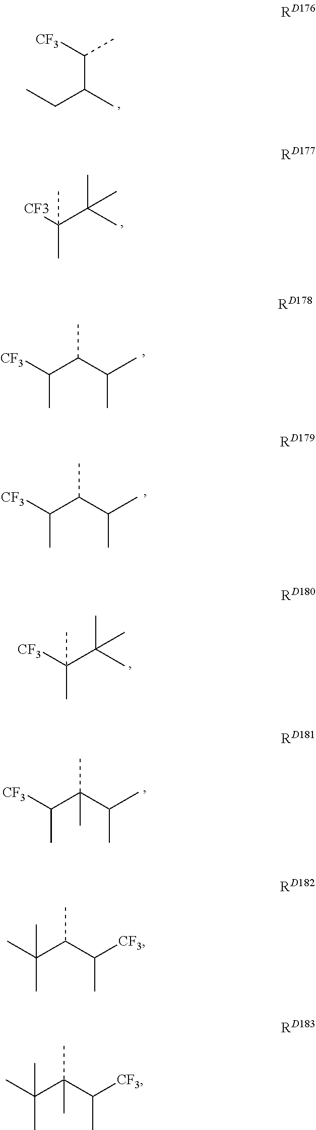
[CF3]C(C)C(C)CC.[CF3]C(C(C)(C)C)(C)C.[CF3]C(C(C(C)C)C)C.[CF3]C(C(C(C)C)C)C.[CF3]C(C(C)(C)C)(C)C.[CF3]C(C(C(C)C)(C)C)C.CC(C(C([CF3])C)C)(C)C.CC(C(C([CF3])C)(C)C)(C)C
